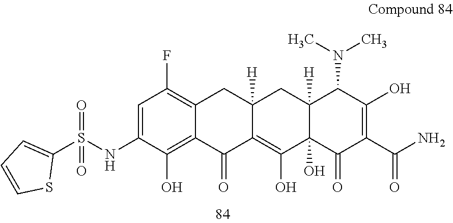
C1=C(NS(C2=CC=CS2)(=O)=O)C(O)=C2C(=C1F)CC1([H])C(=C(O)C3(O)C([H])(C1)C(N(C)C)C(O)=C(C(N)=O)C3=O)C2=O
